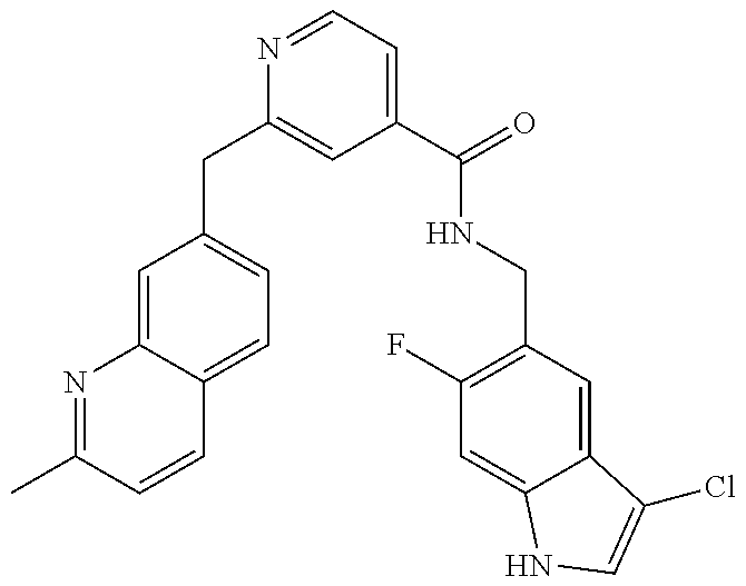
N1=C(C)C=CC2=CC=C(CC3=CC(C(=O)NCC4=C(F)C=C5C(=C4)C(Cl)=CN5)=CC=N3)C=C12
